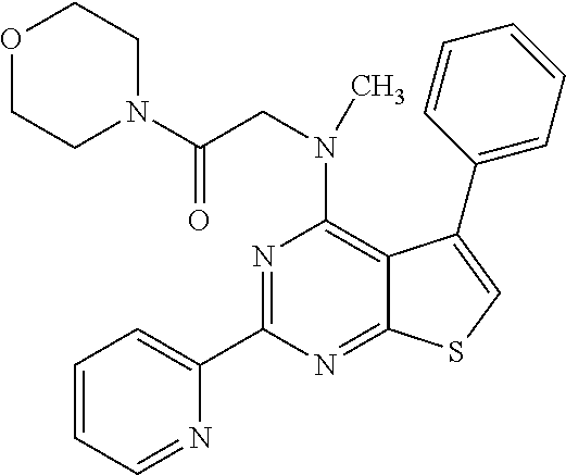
C1=CC=NC(C2=NC(N(C)CC(N3CCOCC3)=O)=C3C(=N2)SC=C3C2=CC=CC=C2)=C1
